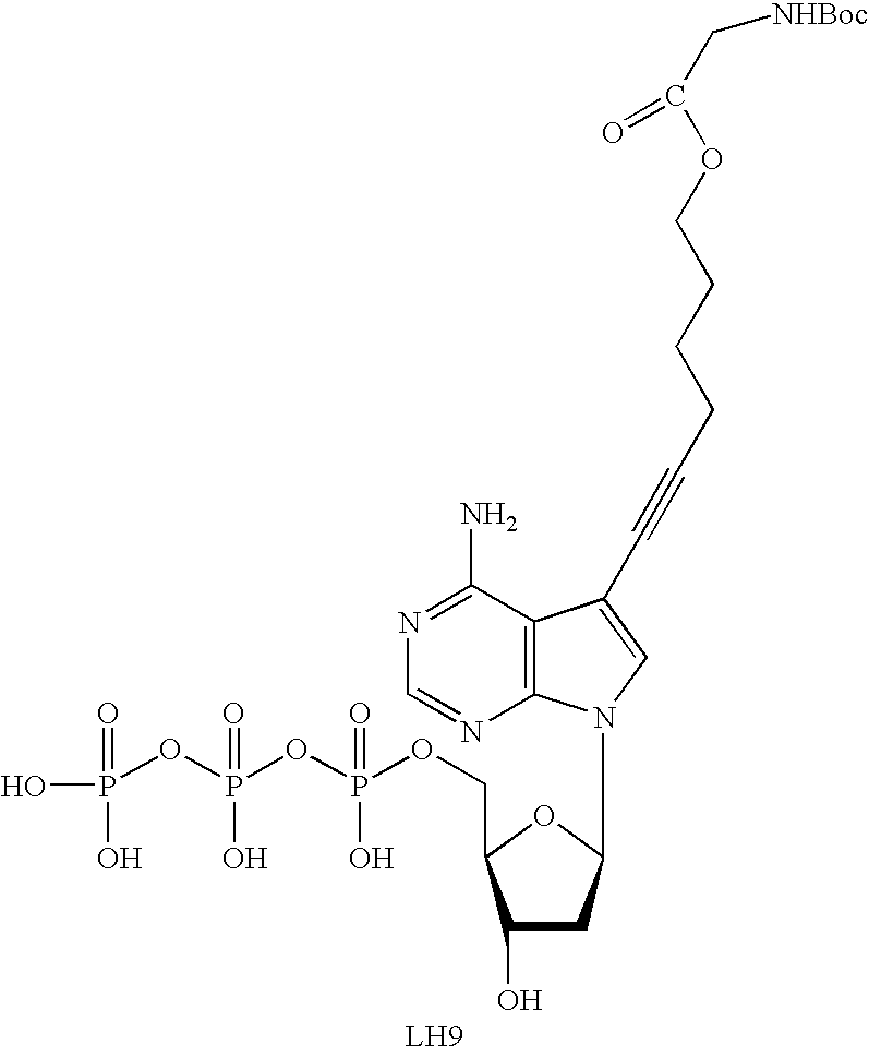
P(OP(OP(=O)(O)O)(=O)O)(=O)(O)OCC1C(O)CC(N2C3=C(C(N)=NC=N3)C(C#CCCCCOC(C[NHBoc])=O)=C2)O1
